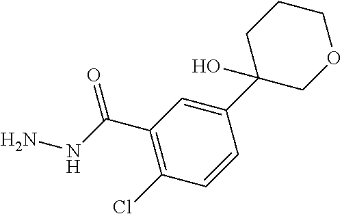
C1=CC(C2(O)COCCC2)=CC(C(NN)=O)=C1Cl
